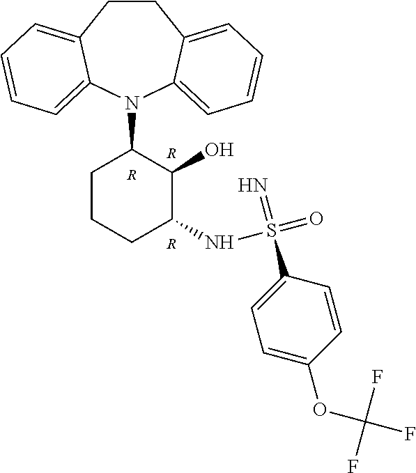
C1CC2=CC=CC=C2N(C2CCCC(NS(C3=CC=C(OC(F)(F)F)C=C3)(=N)=O)C2O)C2=CC=CC=C12.[R].[R].[R]
